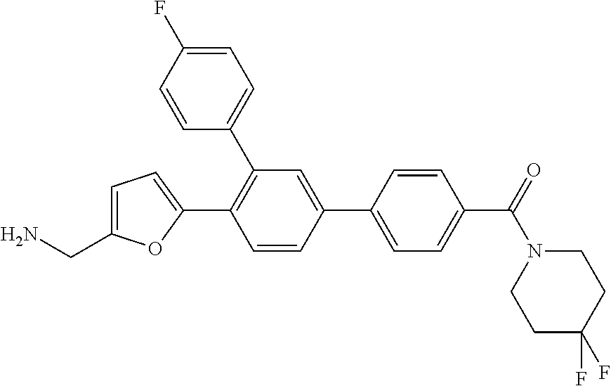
C1=CC(C2=CC=C(C(=O)N3CCC(F)(F)CC3)C=C2)=CC(C2=CC=C(F)C=C2)=C1C1=CC=C(CN)O1
